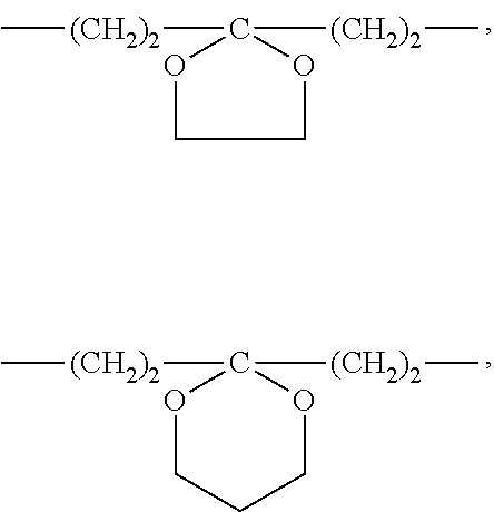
C[(CH2)2]C1([(CH2)2]C)OCCO1.C[(CH2)2]C1([(CH2)2]C)OCCCO1
